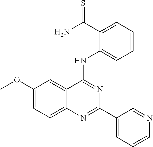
C1(OC)=CC=C2C(=C1)C(NC1=CC=CC=C1C(N)=S)=NC(C1=CC=CN=C1)=N2
